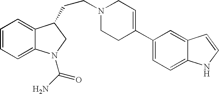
C1=CC=C2C(=C1)C(CCN1CCC(C3=CC=C4C(=C3)C=CN4)=CC1)CN2C(N)=O
